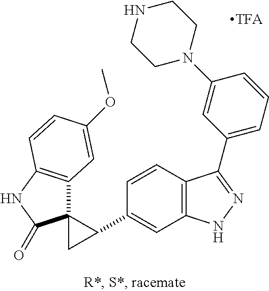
C1(C2C3(C2)C2=C(NC3=O)C=CC(OC)=C2)=CC2=C(C=C1)C(C1=CC=CC(N3CCNCC3)=C1)=NN2
